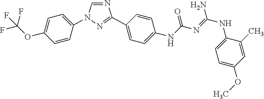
C1=NC(C2=CC=C(NC(N=C(NC3=CC=C(OC)C=C3C)N)=O)C=C2)=NN1C1=CC=C(OC(F)(F)F)C=C1
